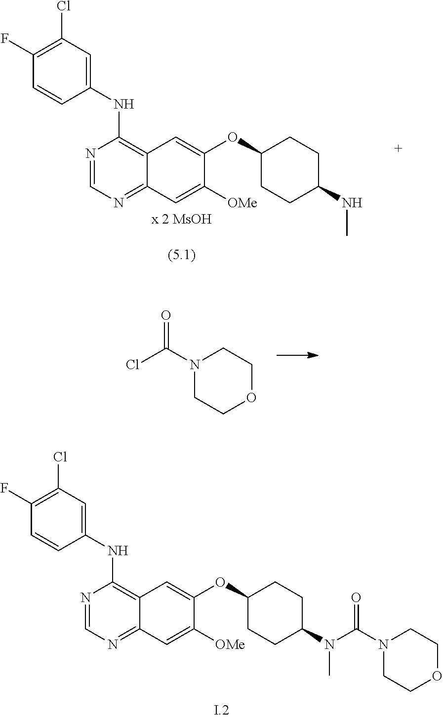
C1(NC2=C3C(=NC=N2)C=C([OMe])C(OC2CCC(NC)CC2)=C3)=CC(Cl)=C(F)C=C1.N1(C(Cl)=O)CCOCC1.C1(NC2=C3C(=NC=N2)C=C([OMe])C(OC2CCC(N(C)C(N4CCOCC4)=O)CC2)=C3)=CC(Cl)=C(F)C=C1
